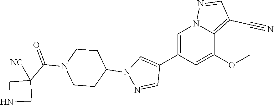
C1(C2=CN(C3CCN(C(C4([NC])CNC4)=O)CC3)N=C2)=CN2C(=C(C#N)C=N2)C(OC)=C1
